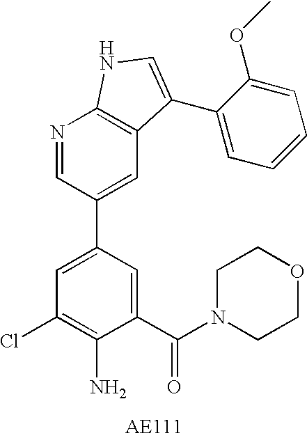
C1(C(N2CCOCC2)=O)=CC(C2=CC3=C(N=C2)NC=C3C2=CC=CC=C2OC)=CC(Cl)=C1N
